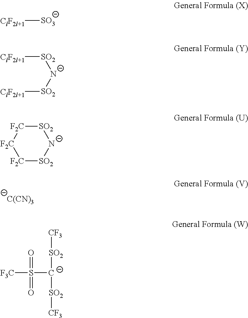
[ClF2l+1][SO3].[ClF2l+1][SO2][N-][SO2][ClF2l+1].[F2C]1[SO2][N-][SO2][F2C][F2C]1.[F3C]S([C-]([SO2][CF3])[SO2][CF3])(=O)=O.[C(CN)3]
